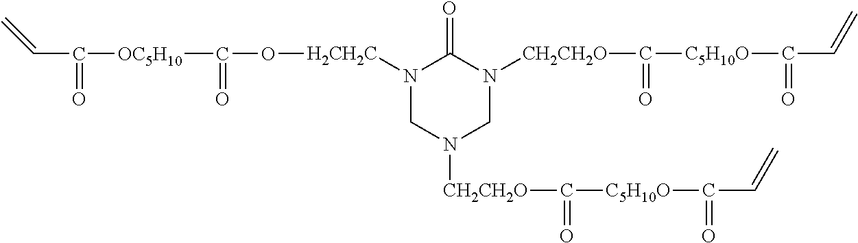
N1([H2CH2C]OC([OC5H10]C(C=C)=O)=O)CN([CH2CH2O]C([C5H10O]C(C=C)=O)=O)CN([CH2CH2O]C([C5H10O]C(C=C)=O)=O)C1=O
